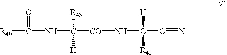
C(NC([H])([R43])[CO]NC(C#N)([H])[R45])(=O)[R40]
